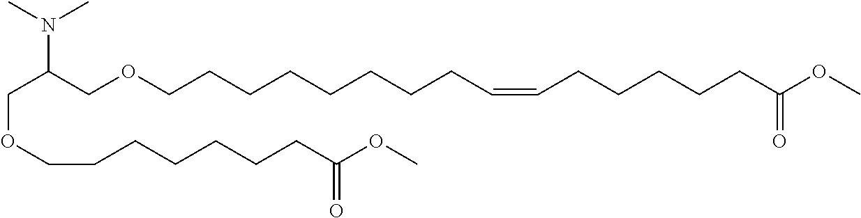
C(C(COCCCCCCCCC=CCCCCCC(OC)=O)N(C)C)OCCCCCCCC(OC)=O
